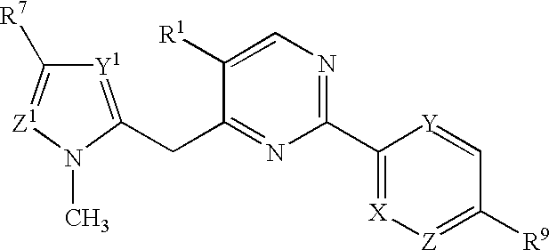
C(C1=NC(C2=[X][Z]=C([R9])C=[Y]2)=NC=C1[R1])C1=[Y1]C([R7])=[Z1]N1C
